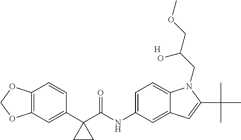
C1(C2(C(NC3=CC=C4C(=C3)C=C(C(C)(C)C)N4CC(COC)O)=O)CC2)=CC2=C(C=C1)OCO2.[H]
